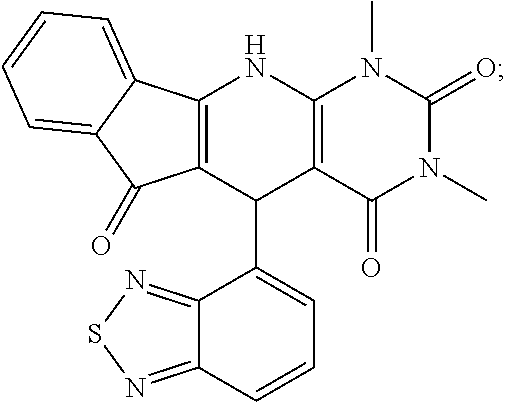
C12=C(C(C3=CC=CC4=NSN=C43)C3=C(N1)N(C)C(=O)N(C)C3=O)C(=O)C1=CC=CC=C21
